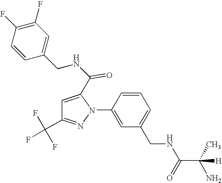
C1=CC(N2C(C(NCC3=CC(F)=C(F)C=C3)=O)=CC(C(F)(F)F)=N2)=CC(CNC(C(C)(N)[H])=O)=C1
